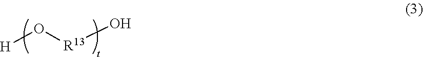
[H]O[R13]O
